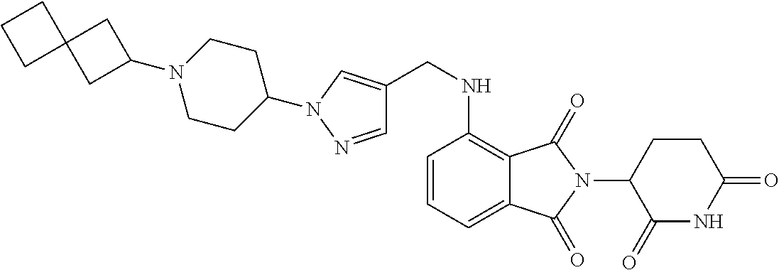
C1(N2CCC(N3C=C(CNC4=C5C(=CC=C4)C(=O)N(C4C(=O)NC(=O)CC4)C5=O)C=N3)CC2)CC2(C1)CCC2
